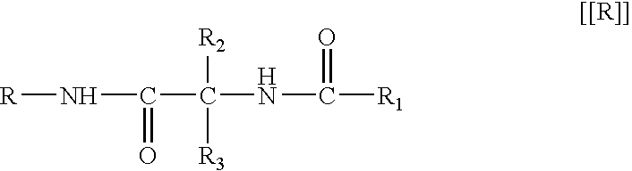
[R]NC(C([R2])(NC(=O)[R1])[R3])=O
